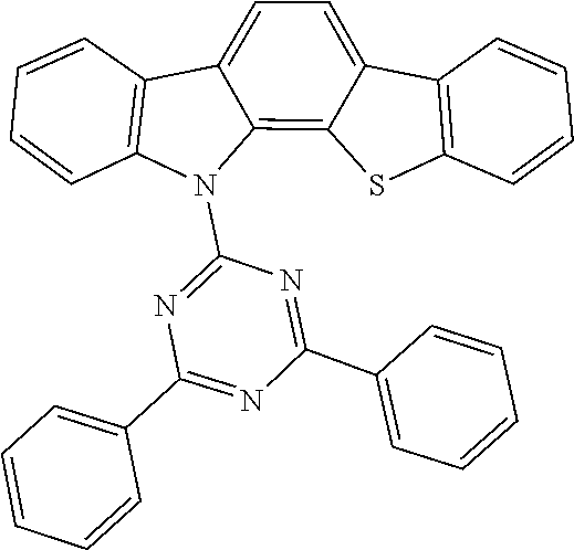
C1(C2=CC=CC=C2)=NC(N2C3=C4C(=CC=C3C3=C2C=CC=C3)C2=C(S4)C=CC=C2)=NC(C2=CC=CC=C2)=N1
